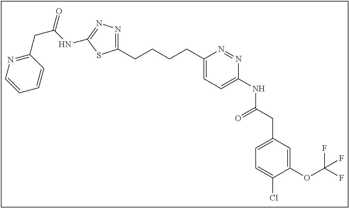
C1(CCCCC2=CC=C(NC(CC3=CC=C(Cl)C(OC(F)(F)F)=C3)=O)N=N2)=NN=C(NC(CC2=NC=CC=C2)=O)S1
